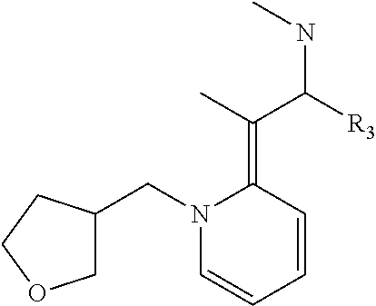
C1=CC=CC(=C(C([R3])NC)C)N1CC1COCC1
